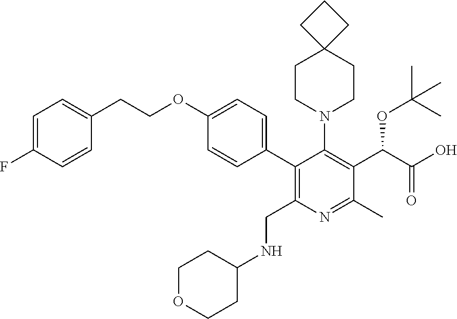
C1(OCCC2=CC=C(F)C=C2)=CC=C(C2=C(CNC3CCOCC3)N=C(C)C(C(C(O)=O)OC(C)(C)C)=C2N2CCC3(CC2)CCC3)C=C1
